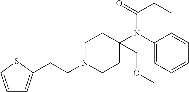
C1=CSC(CCN2CCC(COC)(N(C3=CC=CC=C3)C(=O)CC)CC2)=C1
